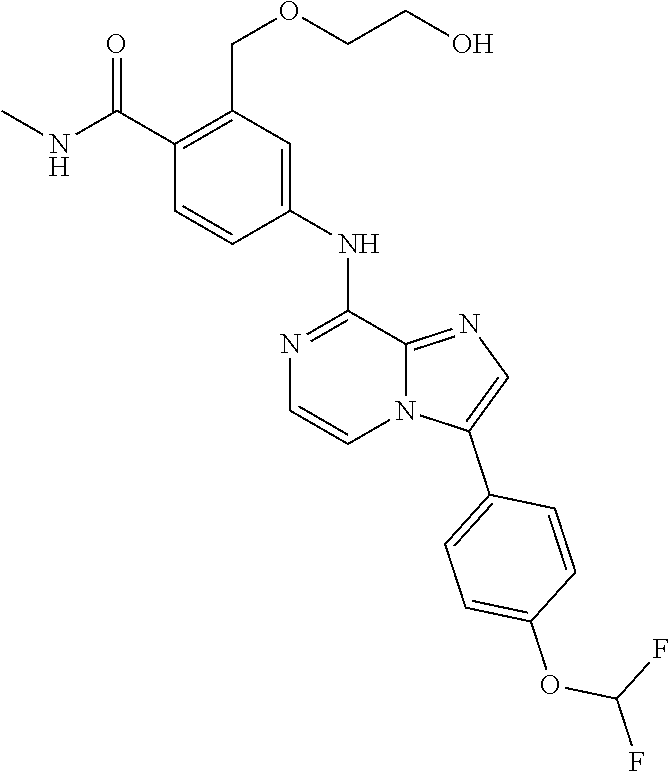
C1=CN2C(=NC=C2C2=CC=C(OC(F)F)C=C2)C(NC2=CC(COCCO)=C(C(NC)=O)C=C2)=N1
